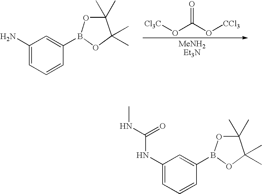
[Cl3C]OC(O[CCl3])=O.C1(N)=CC=CC(B2OC(C)(C)C(C)(C)O2)=C1.C1(NC(NC)=O)=CC=CC(B2OC(C)(C)C(C)(C)O2)=C1
